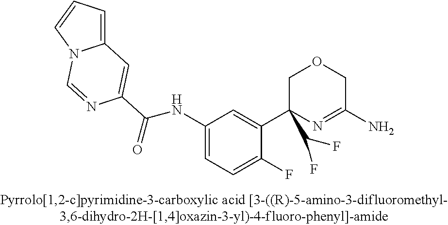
N(C1=CC=C(F)C(C2(C(F)F)N=C(N)COC2)=C1)C(=O)C1=CC2=CC=CN2C=N1
